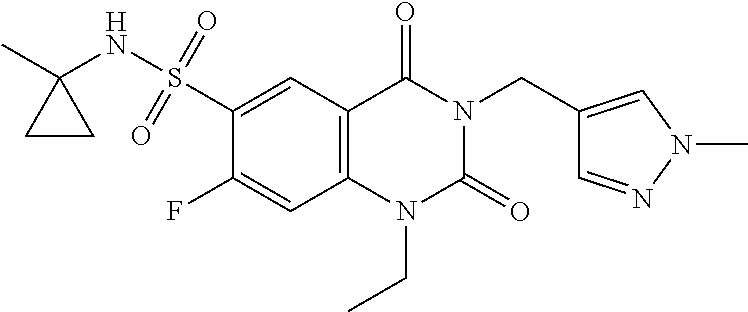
C1(F)=CC2=C(C=C1S(NC1(C)CC1)(=O)=O)C(=O)N(CC1=CN(C)N=C1)C(=O)N2CC
